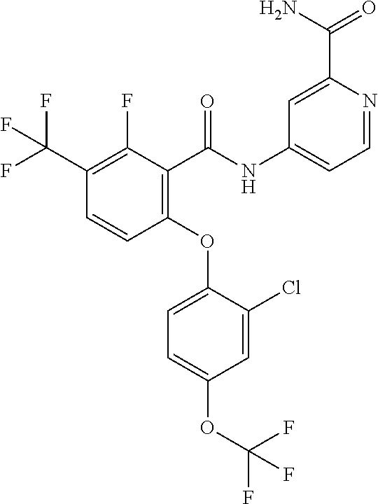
C1(OC2=CC=C(OC(F)(F)F)C=C2Cl)=C(C(NC2=CC=NC(C(N)=O)=C2)=O)C(F)=C(C(F)(F)F)C=C1
